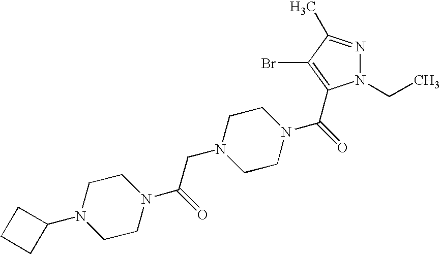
C1CN(C2CCC2)CCN1C(CN1CCN(C(=O)C2=C(Br)C(C)=NN2CC)CC1)=O
